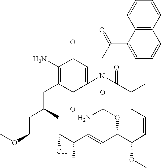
C12=C(C=CC=C1)C=CC=C2C(CN1C2=CC(=O)C(N)=C(C2=O)CC(C)CC(OC)C(O)C(C)C=C(C)C(OC(=O)N)C(OC)C=CC=C(C)C1=O)=O
